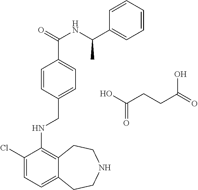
C1=CC(CNC2=C3C(=CC=C2Cl)CCNCC3)=CC=C1C(NC(C)C1=CC=CC=C1)=O.C(CCC(O)=O)(=O)O
